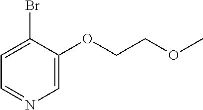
C(COC1=CN=CC=C1Br)OC
